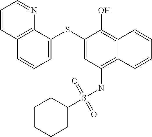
C12=C(NS(C3CCCCC3)(=O)=O)C=C(SC3=CC=CC4=C3N=CC=C4)C(O)=C1C=CC=C2
